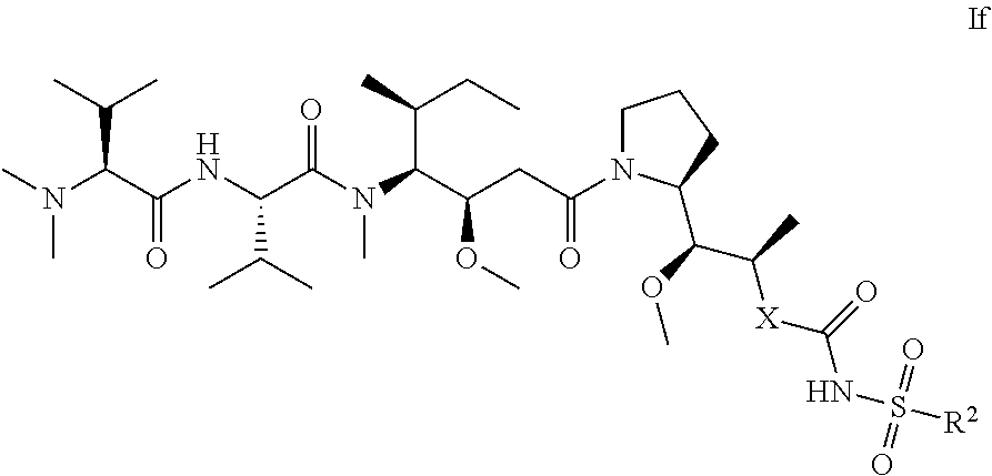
C1N(C(CC(C(N(C(C(NC(C(N(C)C)C(C)C)=O)C(C)C)=O)C)C(CC)C)OC)=O)C(C(C([X]C(NS([R2])(=O)=O)=O)C)OC)CC1
